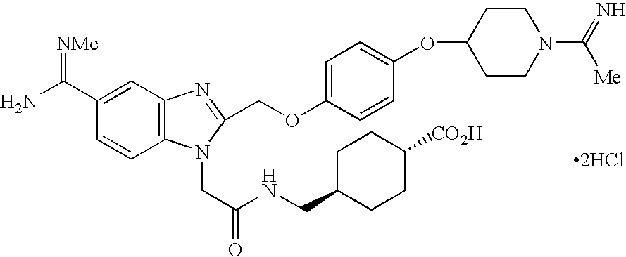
C1=C(OCC2=NC3=C(N2CC(NCC2CCC([CO2H])CC2)=O)C=CC(C(N)=[NMe])=C3)C=CC(OC2CCN(C(=N)[Me])CC2)=C1.[2HCl]
